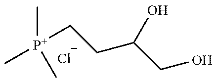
C[P+](C)(CCC(O)CO)C.[Cl-]
